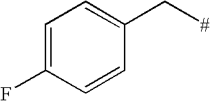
C1=C(F)C=CC(C[#])=C1
